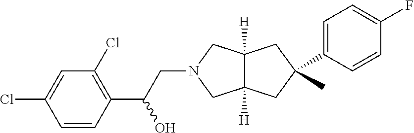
C1=CC(C(CN2CC3([H])C([H])(C2)CC(C2=CC=C(F)C=C2)(C)C3)O)=C(Cl)C=C1Cl
